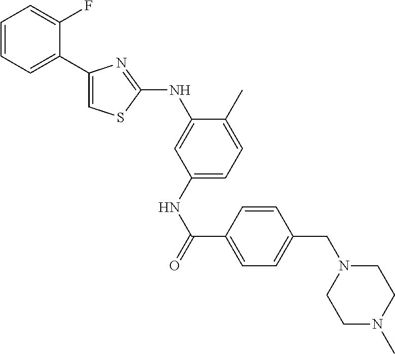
C1=CC=C(C2=CSC(NC3=CC(NC(C4=CC=C(CN5CCN(C)CC5)C=C4)=O)=CC=C3C)=N2)C(F)=C1
